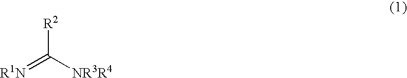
[R1N]=C([NR3R4])[R2]
